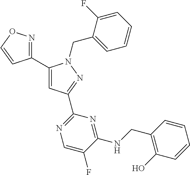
C1(C2=CC(C3=NC=C(F)C(NCC4=C(O)C=CC=C4)=N3)=NN2CC2=CC=CC=C2F)=NOC=C1
